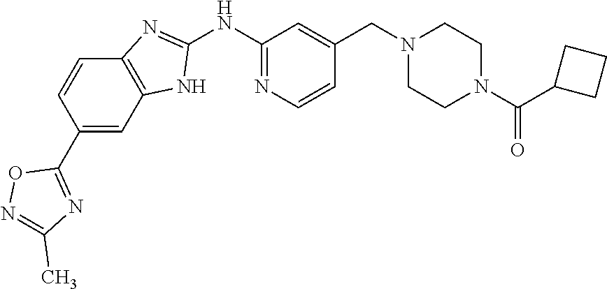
C1(NC2=NC3=C(N2)C=C(C2=NC(C)=NO2)C=C3)=NC=CC(CN2CCN(C(C3CCC3)=O)CC2)=C1
